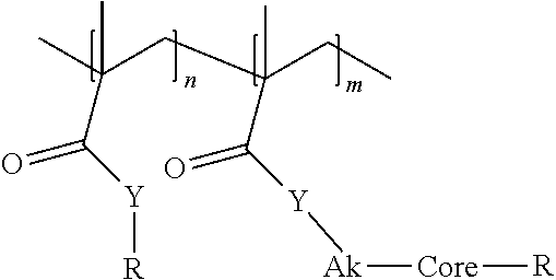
CC(CC(C([Y][Ak][Core][R])=O)(CC)C)(C)C([Y][R])=O
